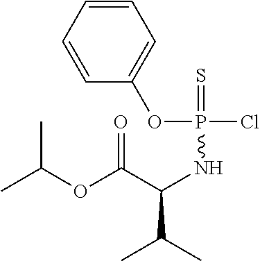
CC(OC(C(NP(OC1=CC=CC=C1)(=S)Cl)C(C)C)=O)C
